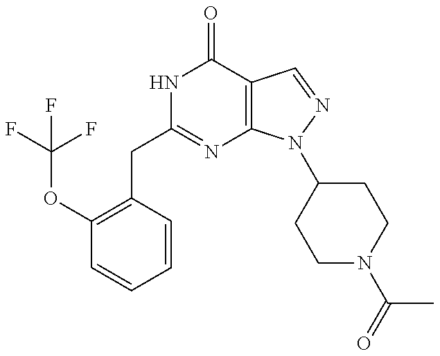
C1(CC2=NC3=C(C(=O)N2)C=NN3C2CCN(C(=O)C)CC2)=C(OC(F)(F)F)C=CC=C1
